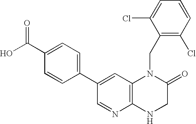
C1=C(C2=CC=C(C(O)=O)C=C2)C=NC2=C1N(CC1=C(Cl)C=CC=C1Cl)C(=O)CN2
